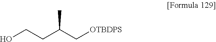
OCCC(C)C[OTBDPS]
